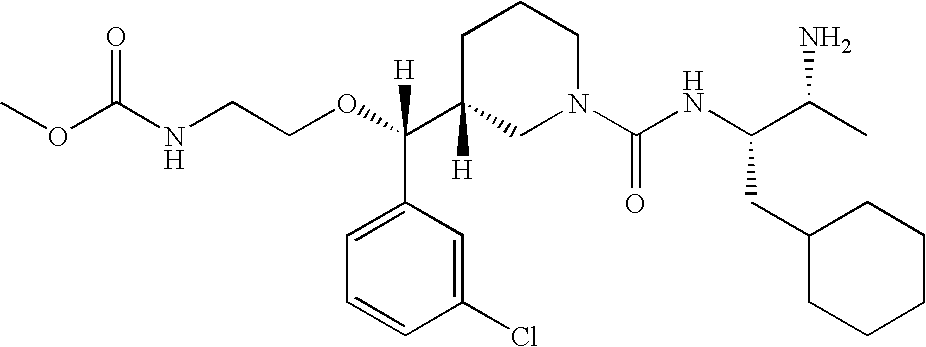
O(C(C1([H])CN(C(NC(C(C)N)CC2CCCCC2)=O)CCC1)(C1=CC=CC(Cl)=C1)[H])CCNC(OC)=O
